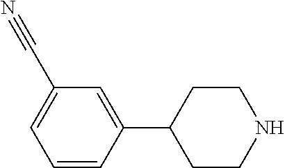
C1=CC(C2CCNCC2)=CC(C#N)=C1
